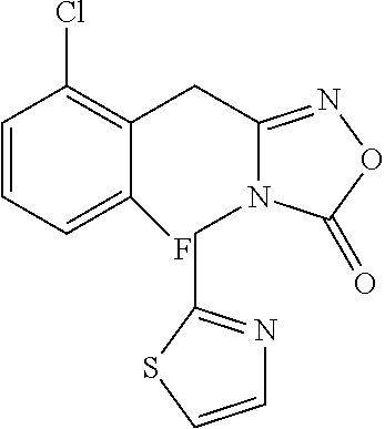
C1=CC=C(F)C(CC2=NOC(=O)N2CC2=NC=CS2)=C1Cl
